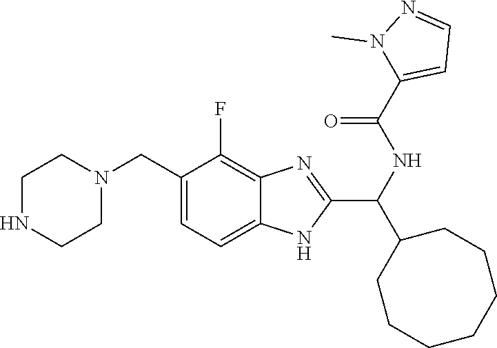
C1(CN2CCNCC2)=CC=C2C(=C1F)N=C(C(NC(=O)C1=CC=NN1C)C1CCCCCCC1)N2
